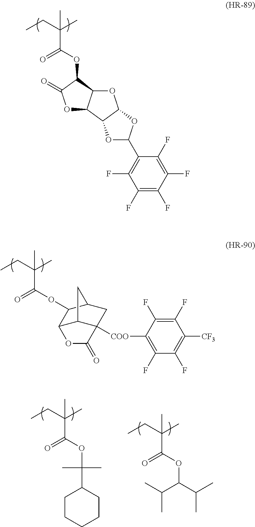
CCC(C)(C)C(OC1C2C(OC1=O)C1C(O2)OC(C2=C(F)C(F)=C(F)C(F)=C2F)O1)=O.C12C3C([COO]C4=C(F)C(F)=C([CF3])C(F)=C4F)(CC(C1OC(C(C)(CC)C)=O)C3)C(=O)O2.O(C(C(C)(CC)C)=O)C(C(C)C)C(C)C.O(C(C(C)(CC)C)=O)C(C)(C)C1CCCCC1
